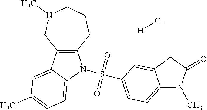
[H]Cl.S(=O)(=O)(N1C2=C(C3=CC(C)=CC=C31)CN(C)CCC2)C1=CC=C2N(C)C(=O)CC2=C1
